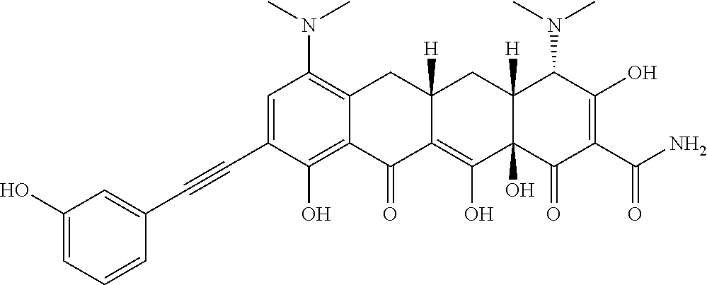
C1=C(C#CC2=CC(O)=CC=C2)C(O)=C2C(=C1N(C)C)CC1([H])C(=C(O)C3(O)C([H])(C1)C(N(C)C)C(O)=C(C(N)=O)C3=O)C2=O
